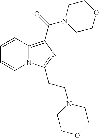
C1=CC2=C(C(=O)N3CCOCC3)N=C(CCN3CCOCC3)N2C=C1
